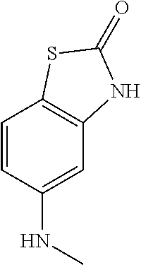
C1=CC(NC)=CC2=C1SC(=O)N2
